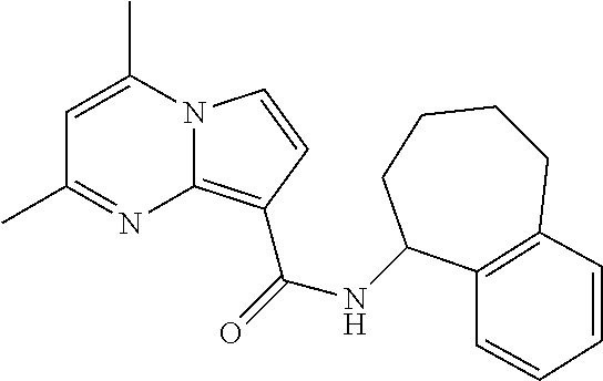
N12C(=C(C(=O)NC3C4=C(CCCC3)C=CC=C4)C=C1)N=C(C)C=C2C
